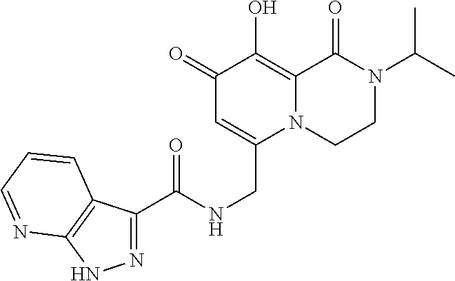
C1(CNC(=O)C2=NNC3=C2C=CC=N3)=CC(=O)C(O)=C2N1CCN(C(C)C)C2=O
